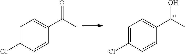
C1=C(Cl)C=CC(C(C)O)=C1.C1=C(Cl)C=CC(C(C)=O)=C1
